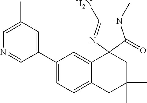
N1=CC(C2=CC=C3C(=C2)C2(CC(C)(C)C3)C(=O)N(C)C(N)=N2)=CC(C)=C1
